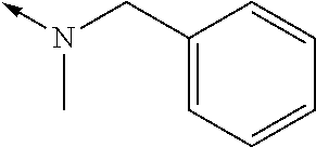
N(C)(->C)CC1=CC=CC=C1
